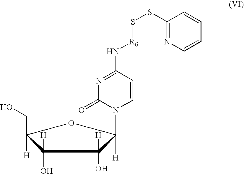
S([R6]NC1=NC(=O)N(C2([H])C(O)([H])C(O)([H])C([H])(CO)O2)C=C1)SC1=NC=CC=C1
